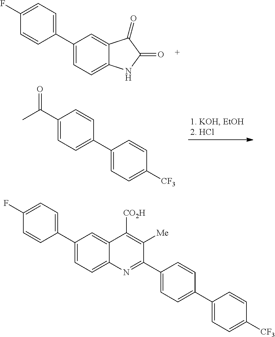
C1=C(C2=CC=C(F)C=C2)C=C2C(=O)C(=O)NC2=C1.C1(C(C)=O)=CC=C(C2=CC=C([CF3])C=C2)C=C1.C1=C(C2=CC=C(F)C=C2)C=C2C(=C1)N=C(C1=CC=C(C3=CC=C([CF3])C=C3)C=C1)C([Me])=C2[CO2H]
